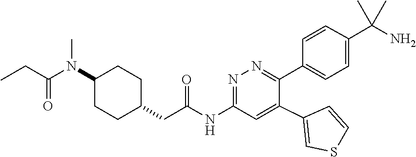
C1=CC(C(N)(C)C)=CC=C1C1=NN=C(NC(CC2CCC(N(C(=O)CC)C)CC2)=O)C=C1C1=CSC=C1
